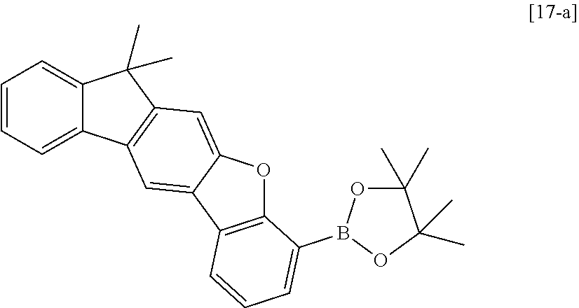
C12=CC=CC=C1C1=C(C2(C)C)C=C2C(=C1)C1=C(O2)C(B2OC(C)(C)C(C)(C)O2)=CC=C1
